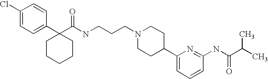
C1(Cl)=CC=C(C2(C(NCCCN3CCC(C4=CC=CC(NC(C(C)C)=O)=N4)CC3)=O)CCCCC2)C=C1
